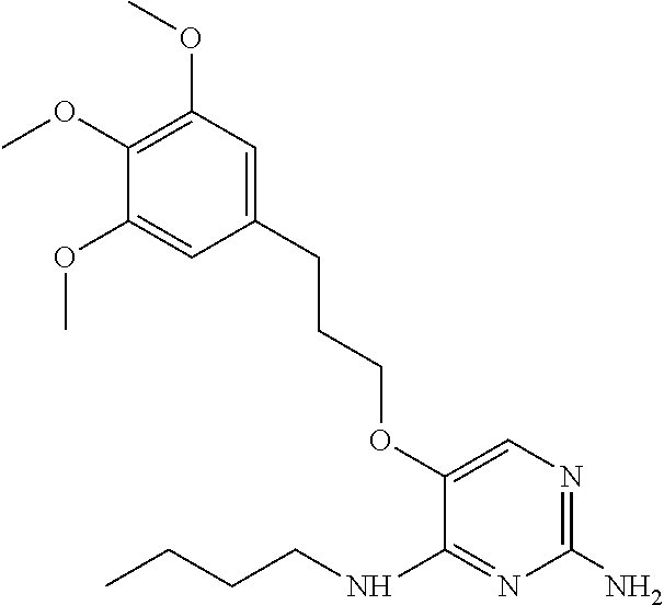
O(C1=CN=C(N)N=C1NCCCC)CCCC1=CC(OC)=C(OC)C(OC)=C1
